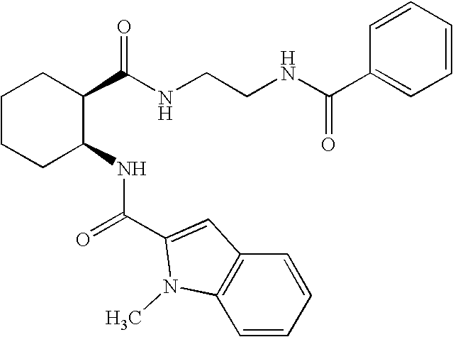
C1CCC(NC(C2=CC3=C(N2C)C=CC=C3)=O)C(C(NCCNC(C2=CC=CC=C2)=O)=O)C1
